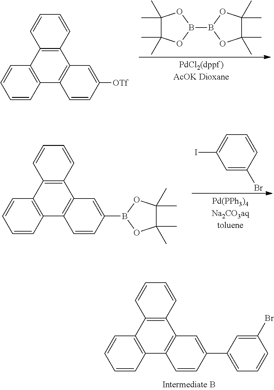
C1=CC=C(I)C=C1Br.C1=CC=CC2=C1C1=C(C3=C2C=CC=C3)C=CC(B2OC(C)(C)C(C)(C)O2)=C1.B1(B2OC(C)(C)C(C)(C)O2)OC(C)(C)C(C)(C)O1.C1=CC=CC2=C1C1=C(C3=C2C=CC=C3)C=CC([OTf])=C1.C1=CC=CC2=C1C1=C(C3=C2C=CC=C3)C=CC(C2=CC=CC(Br)=C2)=C1
